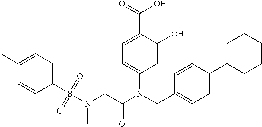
C1=C(O)C(C(=O)O)=CC=C1N(CC1=CC=C(C2CCCCC2)C=C1)C(CN(S(C1=CC=C(C)C=C1)(=O)=O)C)=O
